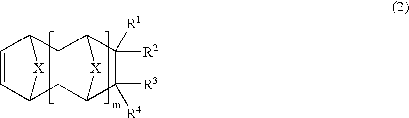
C1=CC2[X]C1C1C3C([R3])([R4])C([R2])([R1])C(C21)[X]3
